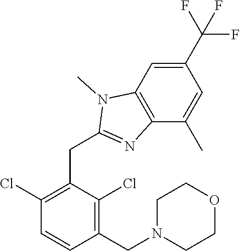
C1(Cl)=C(CC2=NC3=C(C=C(C(F)(F)F)C=C3C)N2C)C(Cl)=C(CN2CCOCC2)C=C1
